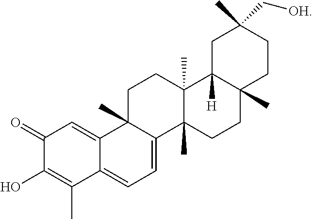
C1(=O)C(O)=C(C)C2=CC=C3C(C)(C2=C1)CCC1(C)C3(C)CCC2(C)C1([H])CC(C)(C[OH])CC2
